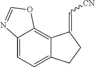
C12=CC=C3C(=C1OC=N2)C(=C[CN])CC3
